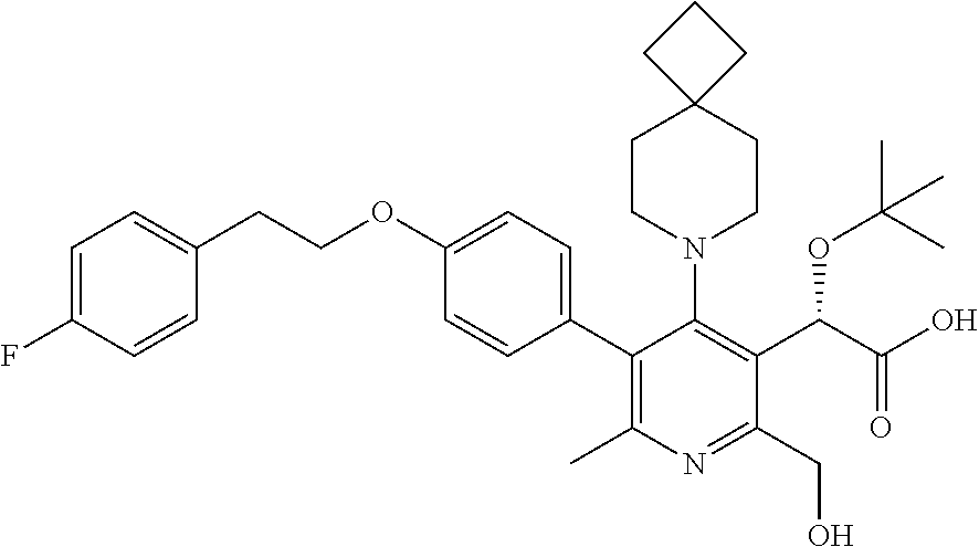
C1=C(F)C=CC(CCOC2=CC=C(C3=C(C)N=C(CO)C(C(C(O)=O)OC(C)(C)C)=C3N3CCC4(CC3)CCC4)C=C2)=C1
